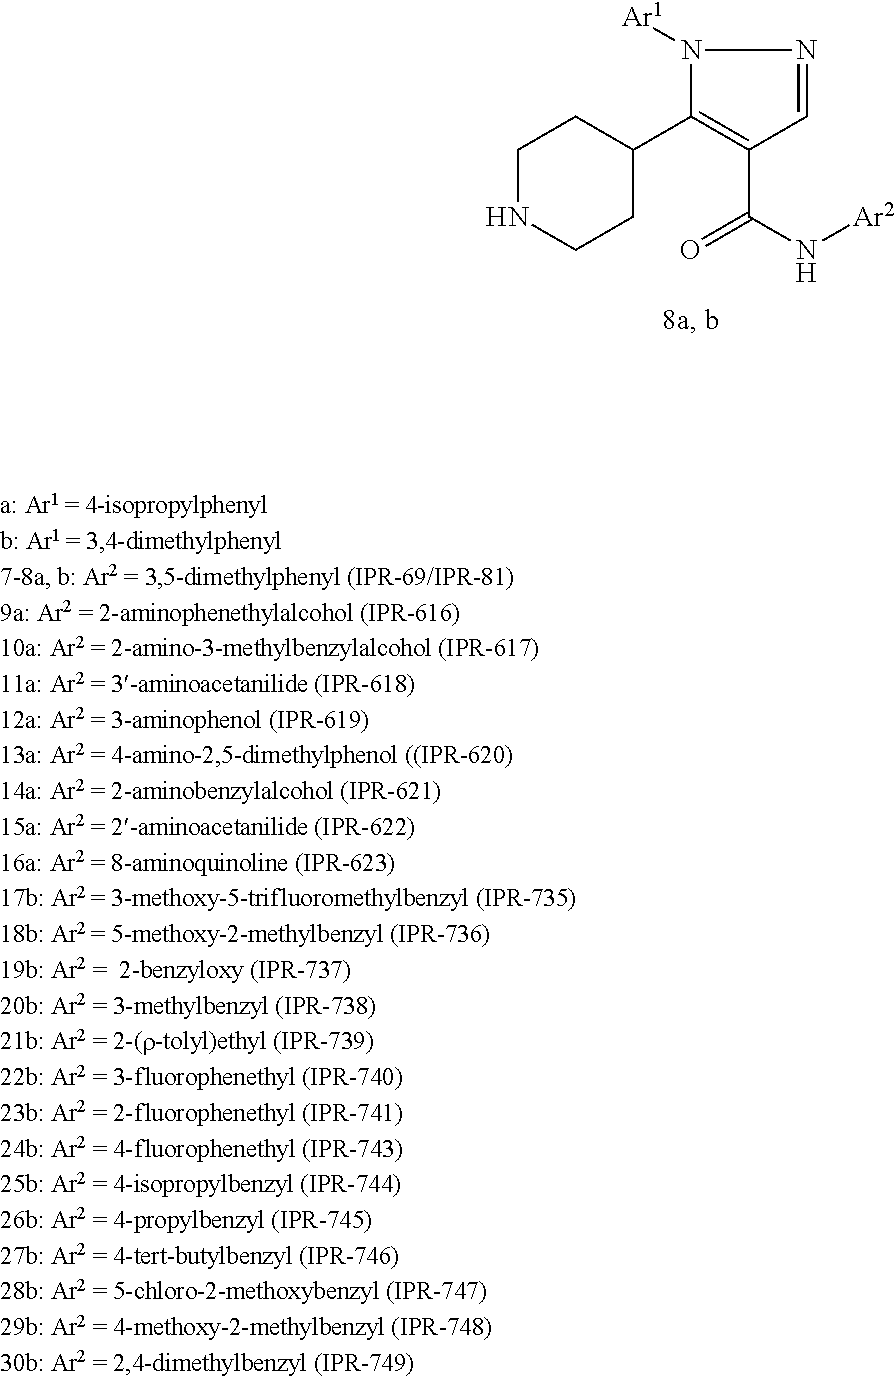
C1NCCC(C2=C(C(N[Ar2])=O)C=NN2[Ar1])C1
